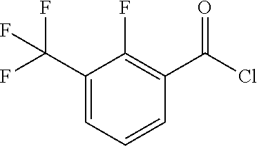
C1(C(F)(F)F)=CC=CC(C(Cl)=O)=C1F
